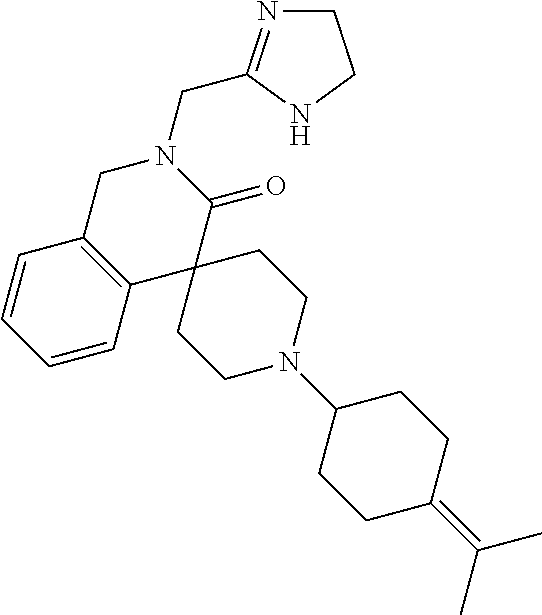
C1C2=C(C3(C(=O)N1CC1=NCCN1)CCN(C1CCC(=C(C)C)CC1)CC3)C=CC=C2
